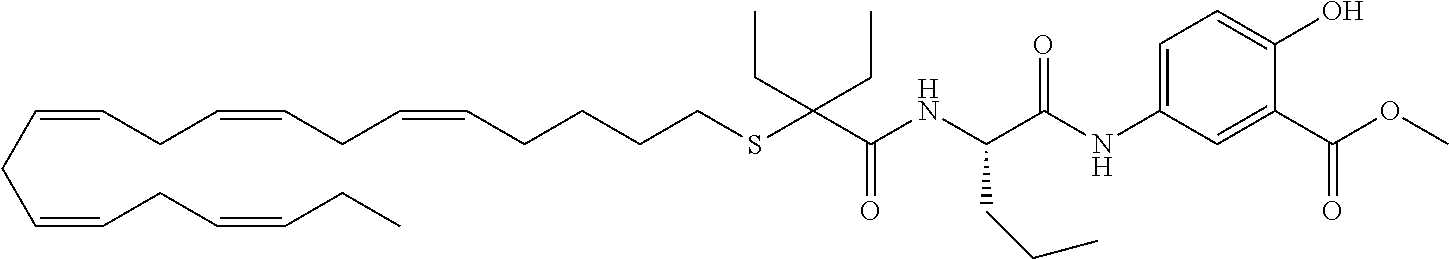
C(CCCSC(C(NC(C(NC1=CC=C(O)C(C(OC)=O)=C1)=O)CCC)=O)(CC)CC)C=CCC=CCC=CCC=CCC=CCC
